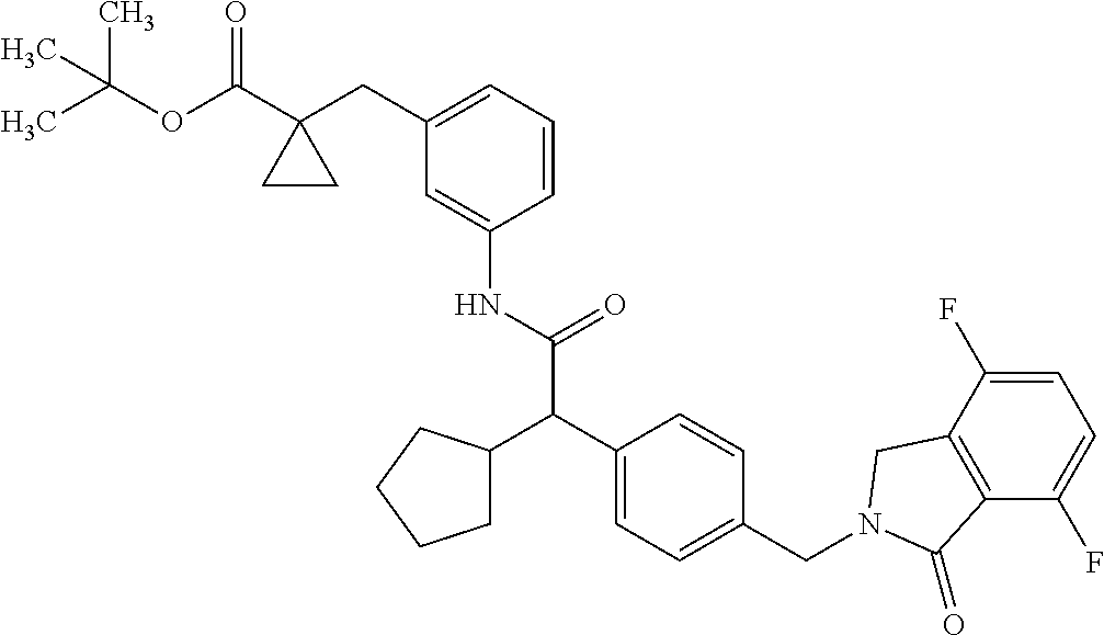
C1=C(NC(C(C2=CC=C(CN3CC4=C(C(F)=CC=C4F)C3=O)C=C2)C2CCCC2)=O)C=CC=C1CC1(C(OC(C)(C)C)=O)CC1
